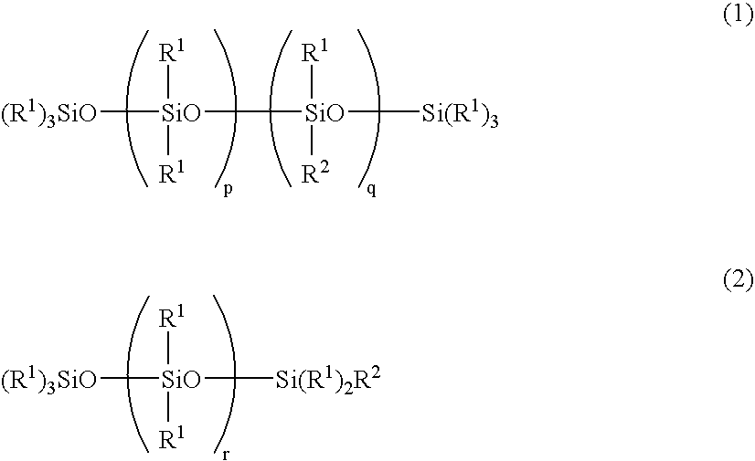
[SiO]([(R1)3SiO])([R1])([R1])[SiO]([R1])([R2])[Si(R1)3].[SiO]([(R1)3SiO])([R1])([R1])[Si(R1)2R2]
